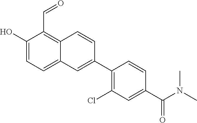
C1(O)=CC=C2C(=C1C=O)C=CC(C1=C(Cl)C=C(C(=O)N(C)C)C=C1)=C2
